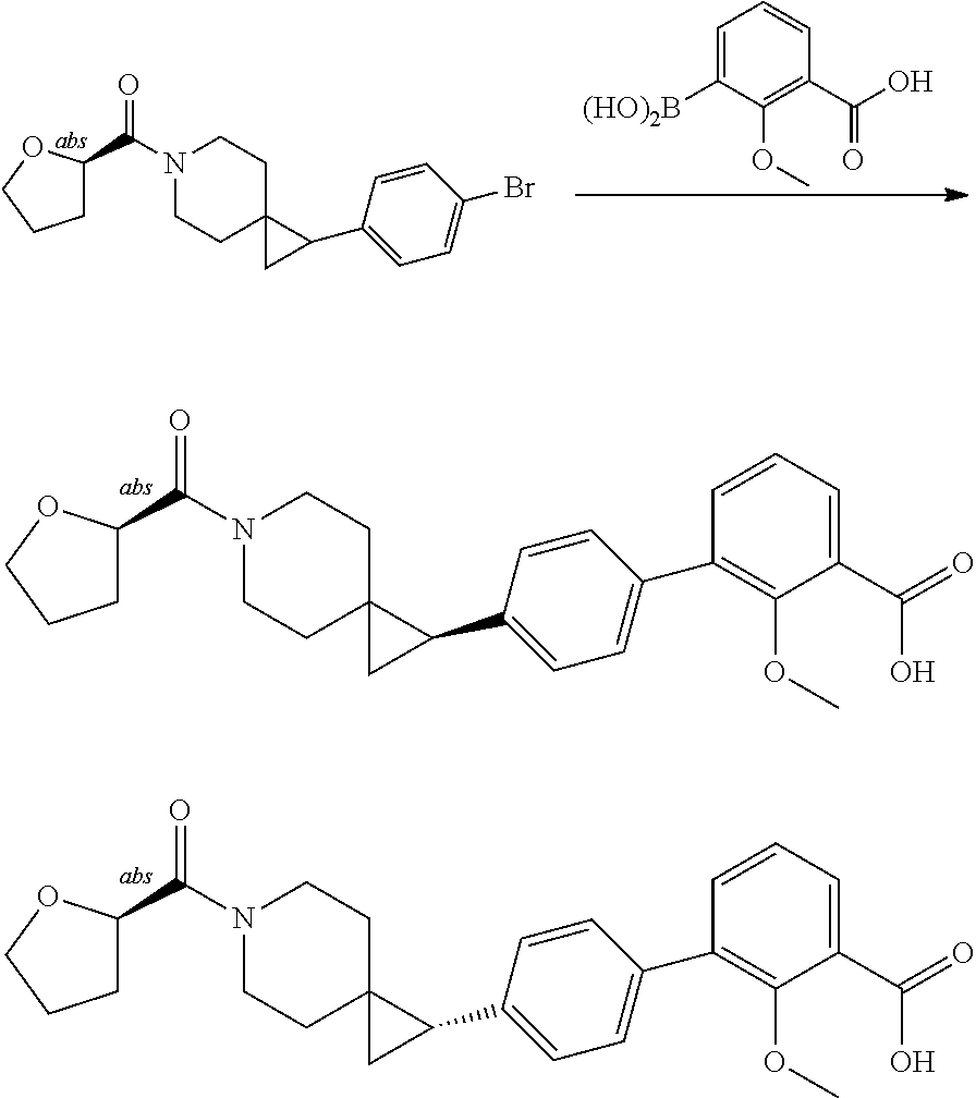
C1C(C(N2CCC3(CC2)CC3C2=CC=C(Br)C=C2)=O)OCC1.C1=C([(HO)2B])C(OC)=C(C(=O)O)C=C1.C1C(C(N2CCC3(CC2)CC3C2=CC=C(C3=C(OC)C(C(O)=O)=CC=C3)C=C2)=O)OCC1.C1C(C(N2CCC3(CC2)CC3C2=CC=C(C3=C(OC)C(C(O)=O)=CC=C3)C=C2)=O)OCC1
